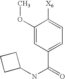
C1(OC)=CC(C(NC2CCC2)=O)=CC=C1[X6]
